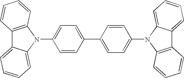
C1(C2=CC=C(N3C4=C(C5=CC=CC=C35)C=CC=C4)C=C2)=CC=C(N2C3=C(C4=CC=CC=C24)C=CC=C3)C=C1
